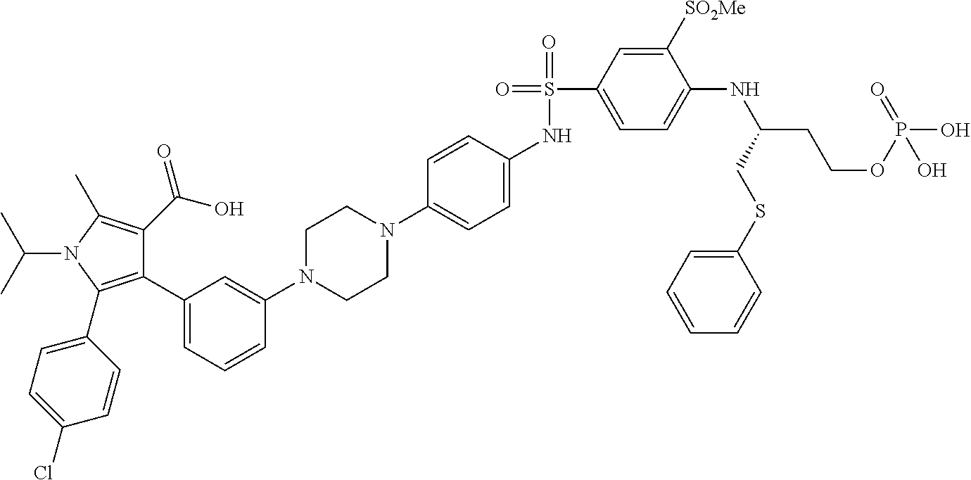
C1(C2=CC=CC(N3CCN(C4=CC=C(NS(=O)(C5=CC=C(NC(CCOP(O)(=O)O)CSC6=CC=CC=C6)C([SO2Me])=C5)=O)C=C4)CC3)=C2)=C(C2=CC=C(Cl)C=C2)N(C(C)C)C(C)=C1C(O)=O
